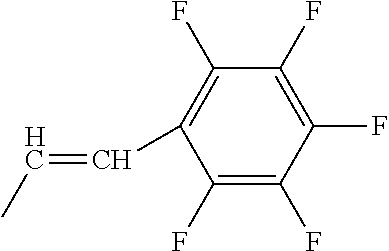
C1(F)=C(F)C(F)=C(F)C(F)=C1C=CC
